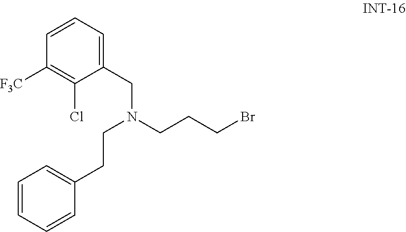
C1=CC=CC(CCN(CC2=CC=CC([F3C])=C2Cl)CCCBr)=C1
